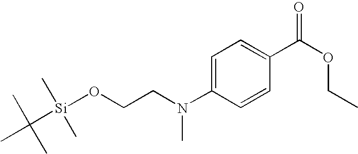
C1=C(N(CCO[Si](C(C)(C)C)(C)C)C)C=CC(C(OCC)=O)=C1
